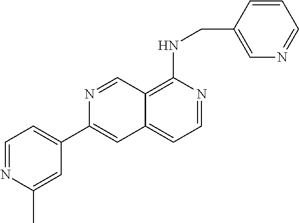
C1=NC(C)=CC(C2=CC3=CC=NC(NCC4=CN=CC=C4)=C3C=N2)=C1
